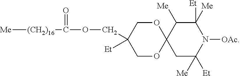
[Me][(CH2)16]C(=O)OCC1([Et])COC2(OC1)CC([Et])([Me])N([OAc])C([Me])([Et])C2[Me]
